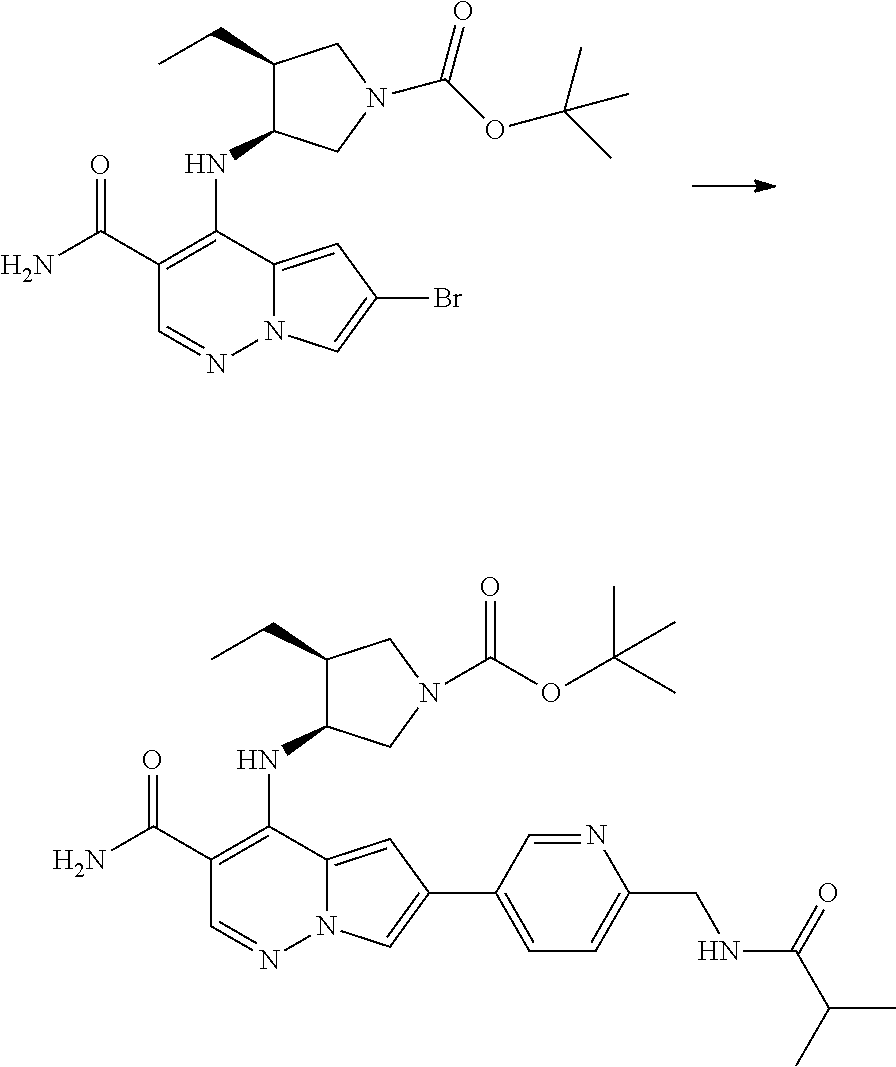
C1(C(N)=O)=C(NC2C(CC)CN(C(OC(C)(C)C)=O)C2)C2=CC(Br)=CN2N=C1.C1(C(N)=O)=C(NC2C(CC)CN(C(OC(C)(C)C)=O)C2)C2=CC(C3=CC=C(CNC(C(C)C)=O)N=C3)=CN2N=C1
